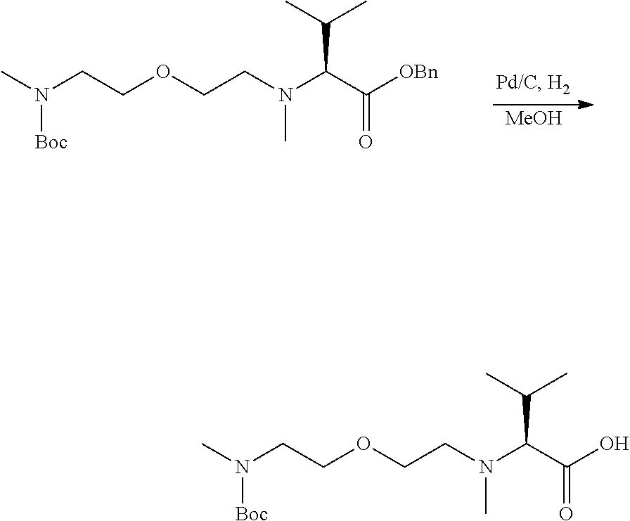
[MeOH].CN(CCOCCN(C(C([OBn])=O)C(C)C)C)[Boc].CN(CCOCCN(C(C(O)=O)C(C)C)C)[Boc]
